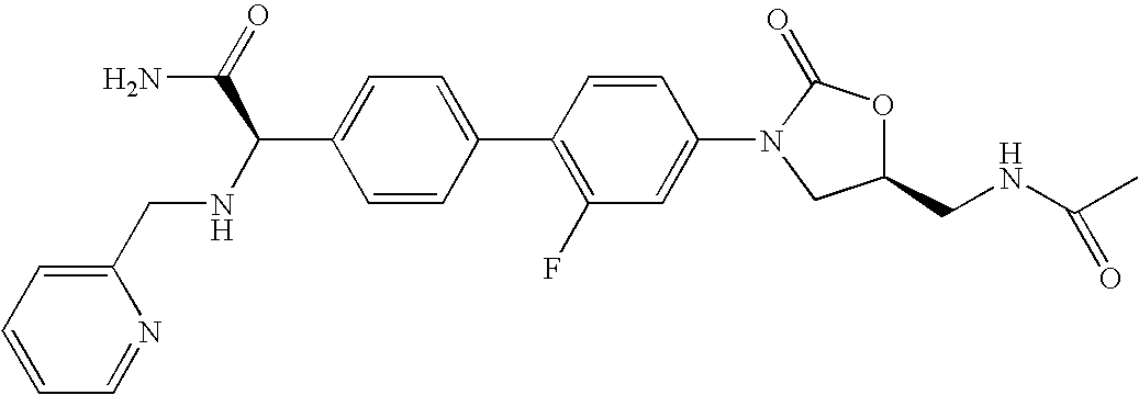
C1=C(C(C(=O)N)NCC2=CC=CC=N2)C=CC(C2=C(F)C=C(N3CC(CNC(C)=O)OC3=O)C=C2)=C1
